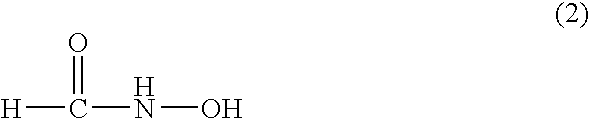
[H]C(NO)=O
